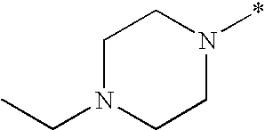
N1(*)CCN(CC)CC1
